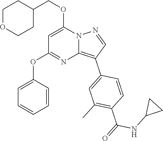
C(OC1=CC(OC2=CC=CC=C2)=NC2=C(C3=CC(C)=C(C(NC4CC4)=O)C=C3)C=NN12)C1CCOCC1
